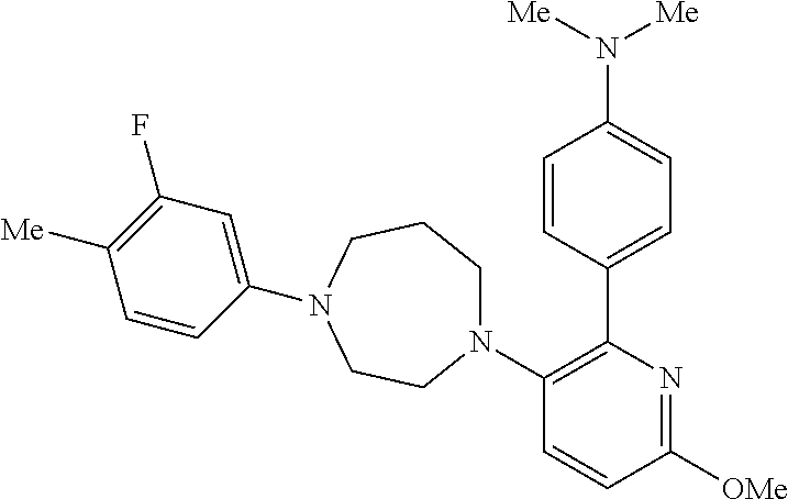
C1(N2CCCN(C3=C(C4=CC=C(N([Me])[Me])C=C4)N=C([OMe])C=C3)CC2)=CC(F)=C([Me])C=C1
